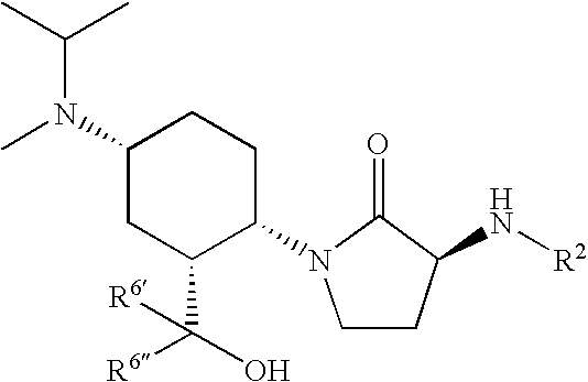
C1(N(C)C(C)C)CC(C(O)([R6])[R6])C(N2CCC(N[R2])C2=O)CC1
